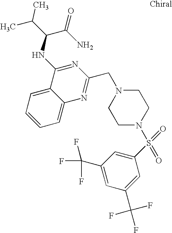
C1=C2C(=CC=C1)C(NC(C(C)C)C(N)=O)=NC(CN1CCN(S(C3=CC(C(F)(F)F)=CC(C(F)(F)F)=C3)(=O)=O)CC1)=N2
